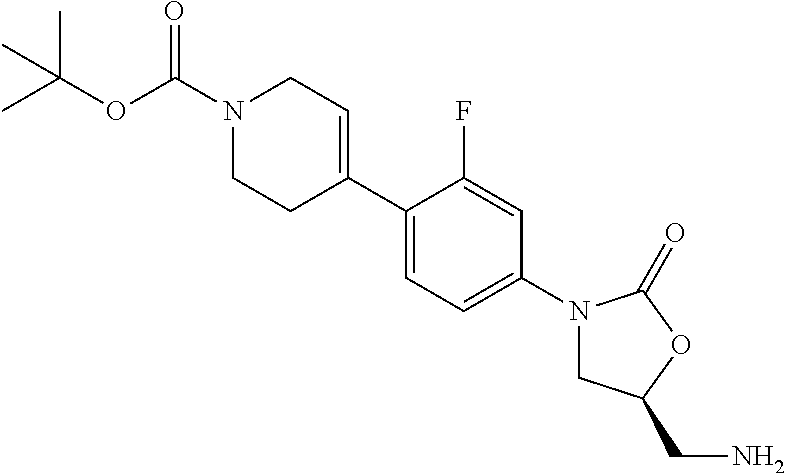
C1(C2=CC=C(N3CC(CN)OC3=O)C=C2F)=CCN(C(OC(C)(C)C)=O)CC1
